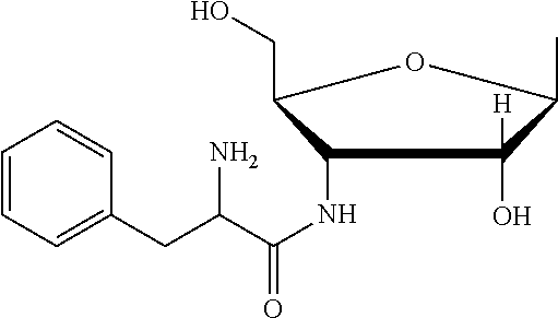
C1=CC=C(CC(N)C(=O)NC2C(CO)OC(C)C2([H])O)C=C1
